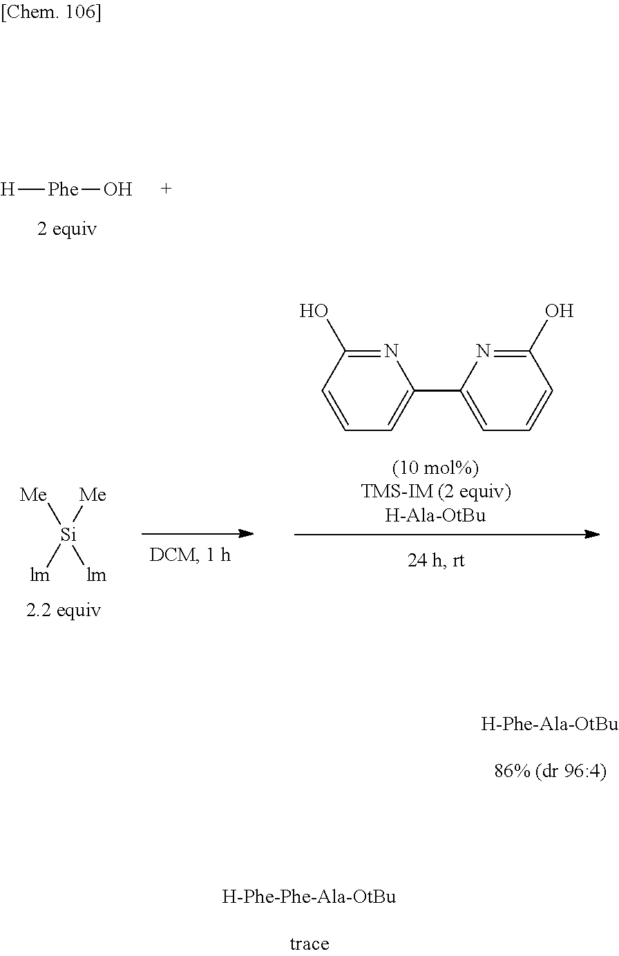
[H][Phe]O.C1=CC=C(C2=CC=CC(O)=N2)N=C1O.[Me][Si]([lm])([Me])[lm]
